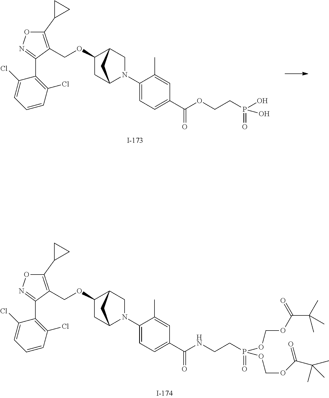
C(OC1CC2N(C3=CC=C(C(=O)NCCP(OCOC(C(C)(C)C)=O)(OCOC(C(C)(C)C)=O)=O)C=C3C)CC1C2)C1=C(C2CC2)ON=C1C1=C(Cl)C=CC=C1Cl.C(OC1CC2N(C3=CC=C(C(=O)OCCP(O)(O)=O)C=C3C)CC1C2)C1=C(C2CC2)ON=C1C1=C(Cl)C=CC=C1Cl
